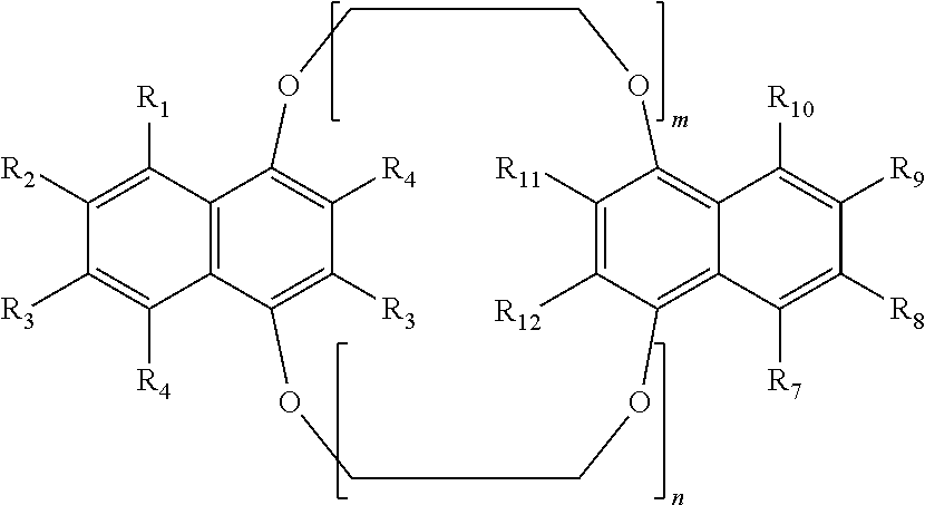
C12=C(C3=C([R3])C([R4])=C1OCCOC1=C4C(=C(C([R12])=C1[R11])OCCO3)C([R7])=C([R8])C([R9])=C4[R10])C([R4])=C([R3])C([R2])=C2[R1]
